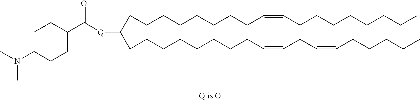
C(CCCCCCC=CCCCCCCCC)CC([Q]C(C1CCC(N(C)C)CC1)=O)CCCCCCCCC=CCC=CCCCCC
